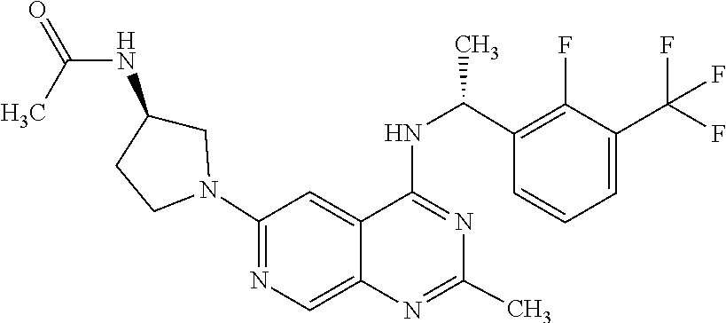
N1=C(NC(C2=C(F)C(C(F)(F)F)=CC=C2)C)C2=CC(N3CC(NC(=O)C)CC3)=NC=C2N=C1C
